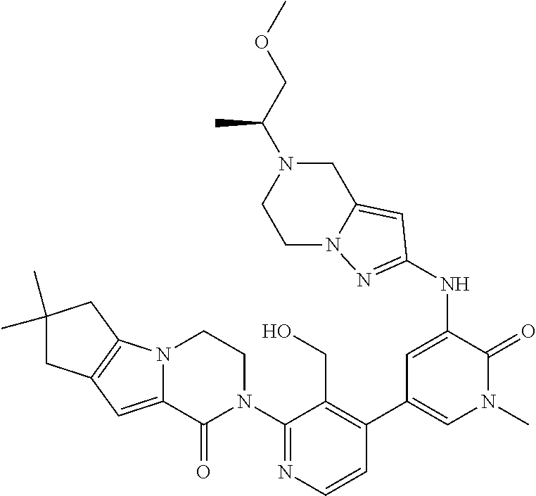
C1(N2CCN3C(=CC4=C3CC(C)(C)C4)C2=O)=NC=CC(C2=CN(C)C(=O)C(NC3=NN4C(=C3)CN(C(COC)C)CC4)=C2)=C1CO
